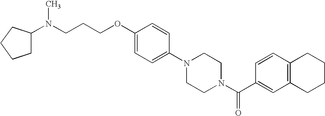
C1C(N(CCCOC2=CC=C(N3CCN(C(C4=CC5=C(C=C4)CCCC5)=O)CC3)C=C2)C)CCC1
